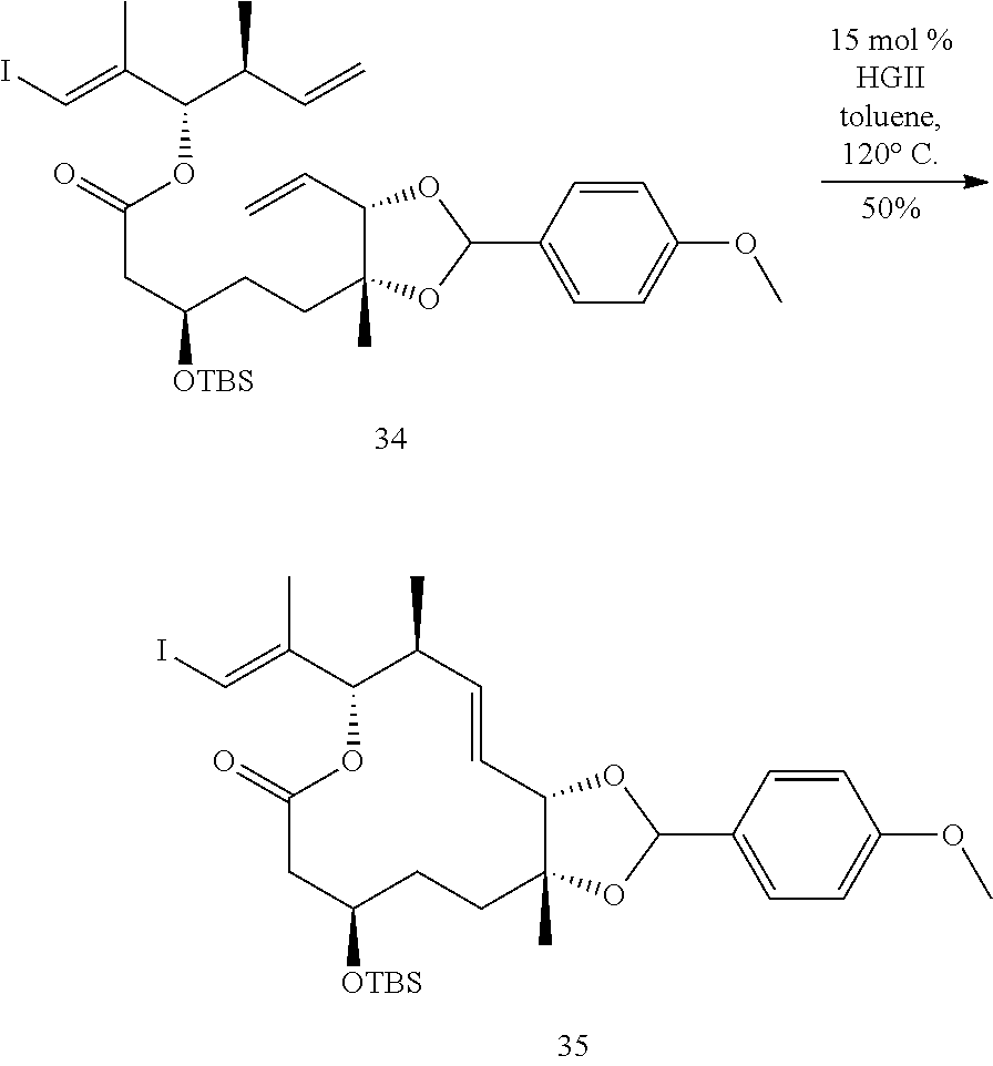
C(C(CCC1(C)C(C=C)OC(C2=CC=C(OC)C=C2)O1)[OTBS])C(OC(C(C)=CI)C(C)C=C)=O.C1C([OTBS])CCC2(C)C(OC(C3=CC=C(OC)C=C3)O2)C=CC(C)C(C(C)=CI)OC1=O
